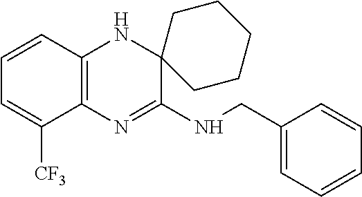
C1=CC2=C(C([CF3])=C1)N=C(NCC1=CC=CC=C1)C1(N2)CCCCC1
